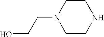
C1CN(CCO)CCN1
